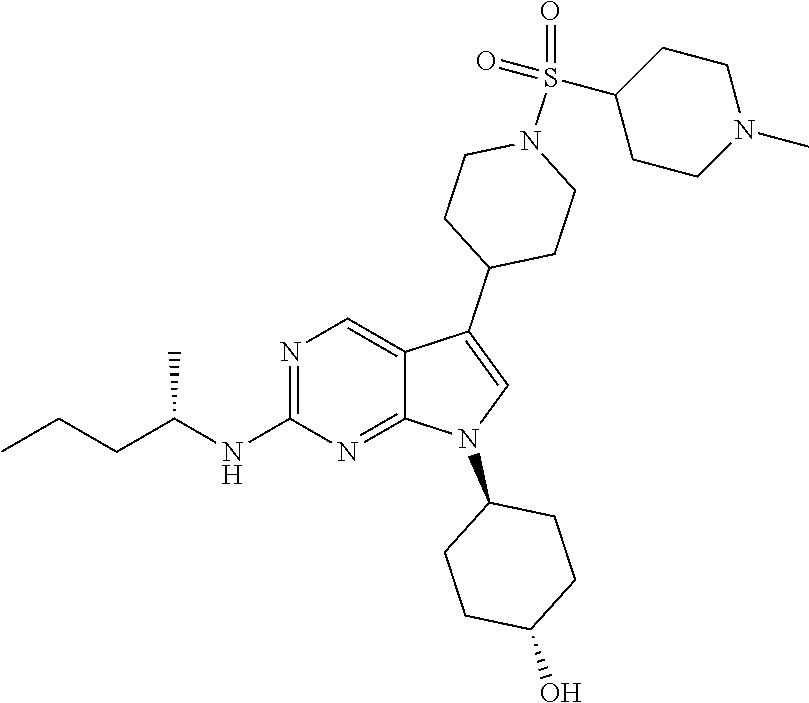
N1=C(NC(CCC)C)N=C2C(=C1)C(C1CCN(S(=O)(C3CCN(C)CC3)=O)CC1)=CN2C1CCC(O)CC1
